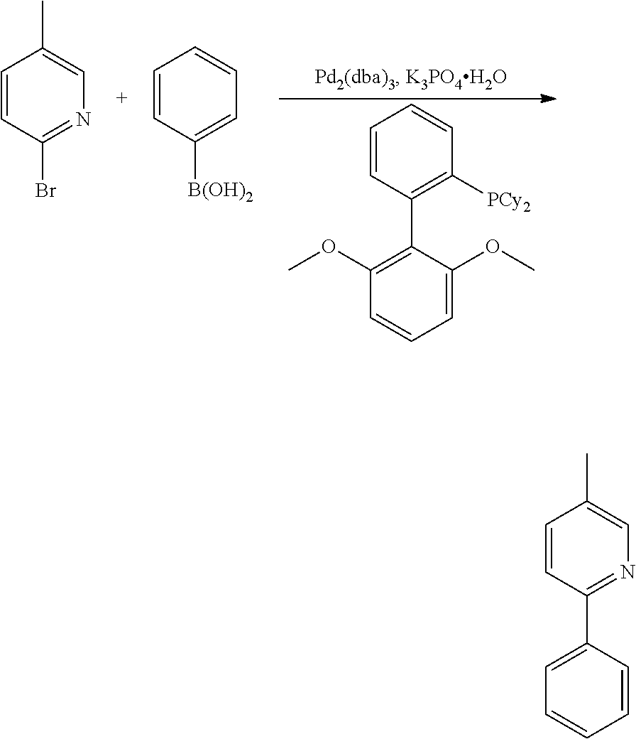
C1(OC)=C(C2=C([PCy2])C=CC=C2)C(OC)=CC=C1.C1=CC(Br)=NC=C1C.C1=CC([B(OH)2])=CC=C1.C1=CC(C2=CC=CC=C2)=NC=C1C
